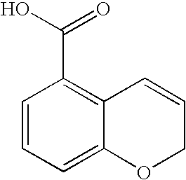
C1=CC=C2C(=C1C(O)=O)C=CCO2
